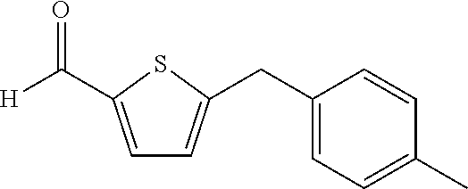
C1=C(C([H])=O)SC(CC2=CC=C(C)C=C2)=C1
